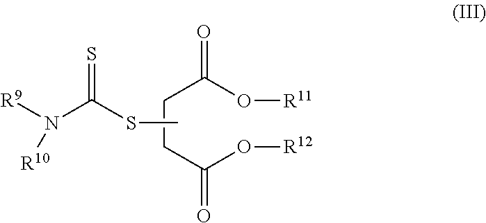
[R9]N(C(SC)=S)[R10].C(CC(O[R12])=O)C(O[R11])=O
